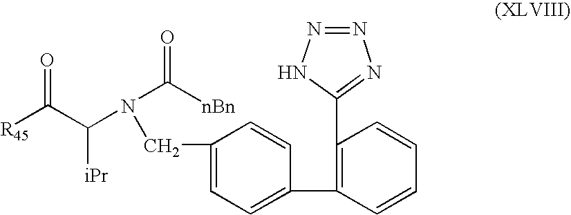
C1(C2=NN=NN2)=C(C2=CC=C(CN(C(C([R45])=O)[iPr])C(=O)[nBn])C=C2)C=CC=C1
